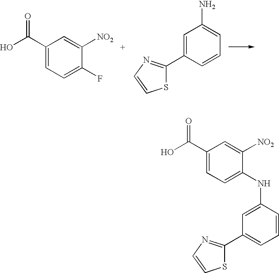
C1(C(O)=O)=CC=C(F)C([NO2])=C1.C1=C(C2=NC=CS2)C=CC=C1N.C1(C(O)=O)=CC=C(NC2=CC(C3=NC=CS3)=CC=C2)C([NO2])=C1
